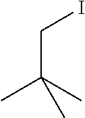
CC(C)(CI)C
